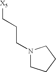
N1(CCC[X5])CCCC1
